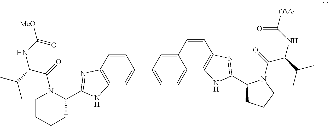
C12=C(C=CC(C3=CC=C4C(=C3)C=CC3=C4NC(C4CCCN4C(=O)C(C(C)C)NC([OMe])=O)=N3)=C1)N=C(C1N(C(=O)C(C(C)C)NC([MeO])=O)CCCC1)N2
